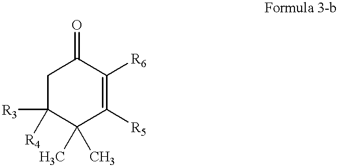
C1C([R3])([R4])C(C)(C)C([R5])=C([R6])C1=O
